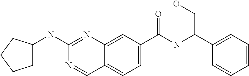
C1(NC2=NC3=CC(C(NC(C4=CC=CC=C4)CO)=O)=CC=C3C=N2)CCCC1
